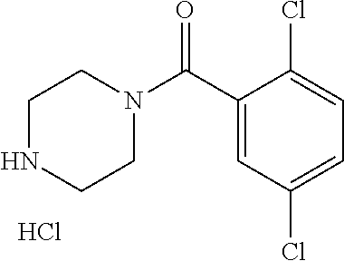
C1(C(N2CCNCC2)=O)=CC(Cl)=CC=C1Cl.Cl
